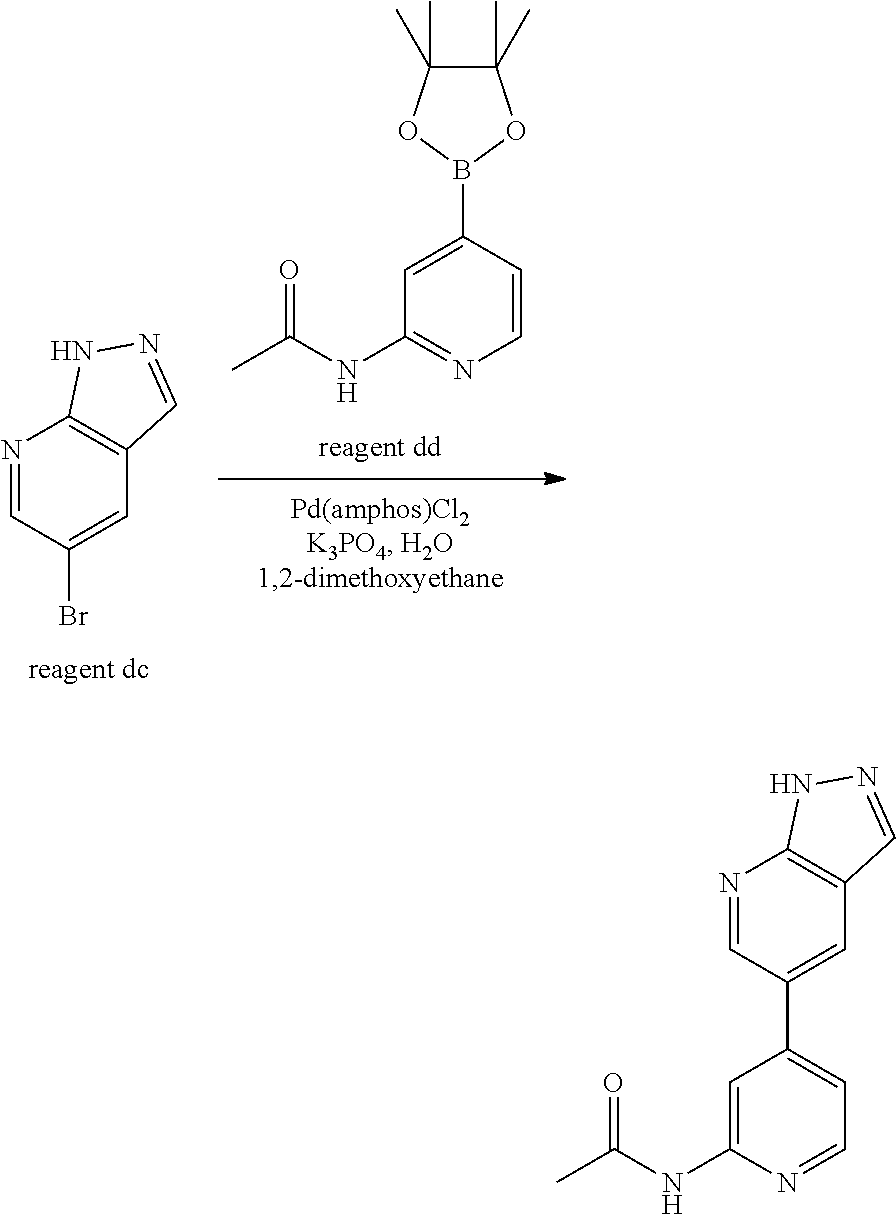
C1=CN=C(NC(=O)C)C=C1B1OC(C)(C)C(C)(C)O1.C1=NC2=C(C=C1Br)C=NN2.C1=NC2=C(C=C1C1=CC=NC(NC(=O)C)=C1)C=NN2
